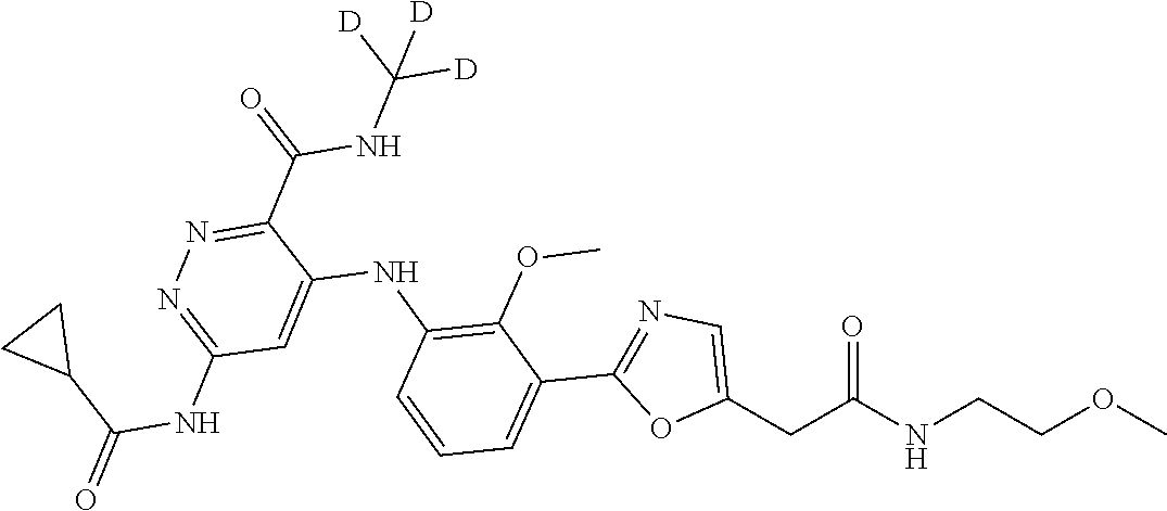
COCCNC(CC1=CN=C(C2=CC=CC(NC3=CC(NC(C4CC4)=O)=NN=C3C(NC([D])([D])[D])=O)=C2OC)O1)=O
